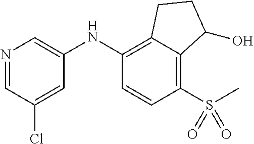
C1(NC2=C3C(=C(S(C)(=O)=O)C=C2)C(O)CC3)=CN=CC(Cl)=C1
